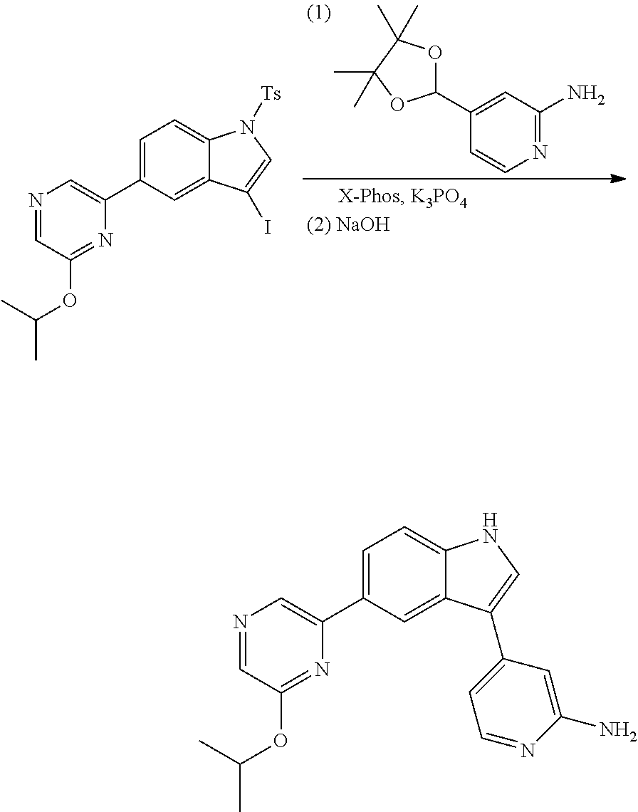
NC1=NC=CC(C2OC(C)(C)C(C)(C)O2)=C1.N1=CC(OC(C)C)=NC(C2=CC=C3C(=C2)C(I)=CN3[Ts])=C1.N1=CC(OC(C)C)=NC(C2=CC=C3C(=C2)C(C2=CC=NC(N)=C2)=CN3)=C1
